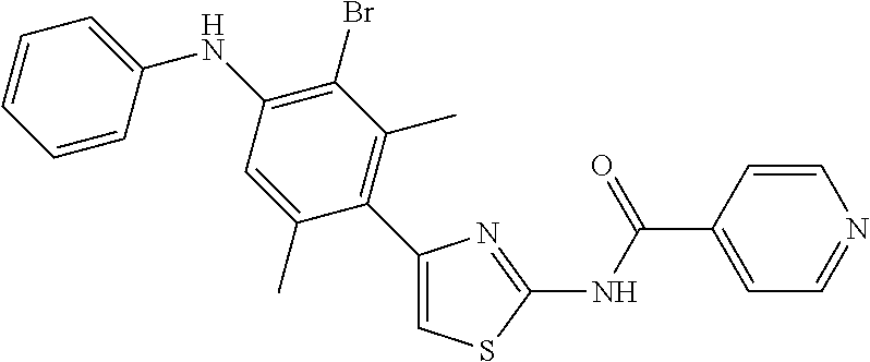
C1(C2=C(C)C(Br)=C(NC3=CC=CC=C3)C=C2C)=CSC(NC(C2=CC=NC=C2)=O)=N1
